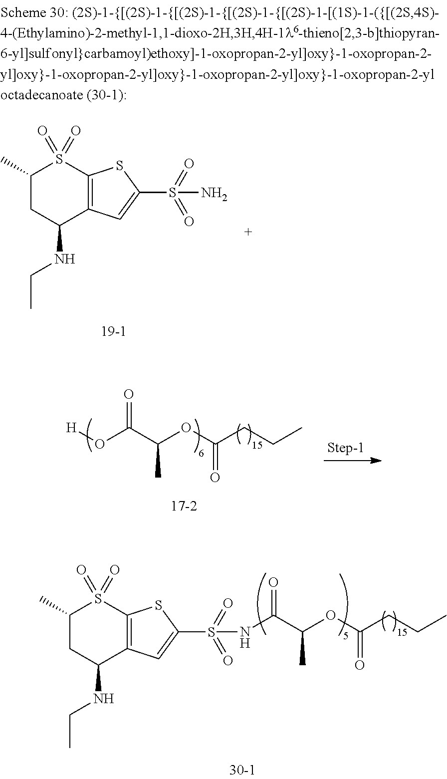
C1(C)CC(NCC)C2=C(S1(=O)=O)SC(S(N)(=O)=O)=C2.C1(C)CC(NCC)C2=C(S1(=O)=O)SC(S(=O)(=O)NC(C(OC(=O)CCC)C)=O)=C2.[H]OC(C(OC(CCC)=O)C)=O
